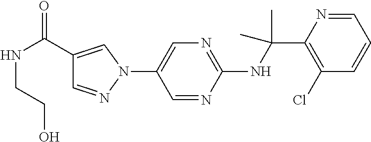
C1(NC(C2=C(Cl)C=CC=N2)(C)C)=NC=C(N2C=C(C(NCCO)=O)C=N2)C=N1
